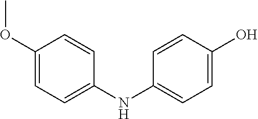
C1(OC)=CC=C(NC2=CC=C(O)C=C2)C=C1
